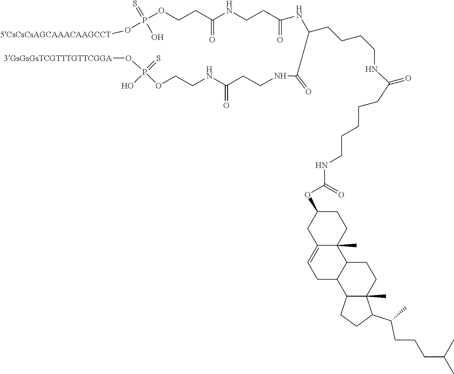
[5CsCsCsAGCAAACAAGCCT]OP(OCCC(NCCC(=O)NC(CCCCNC(=O)CCCCCNC(OC1CC2=CCC3C(C2(C)CC1)CCC1(C)C3CCC1C(C)CCCC(C)C)=O)C(NCCC(NCCOP(O[3GsGsGsTCGTTTGTTCGGA])(=S)O)=O)=O)=O)(=S)O
